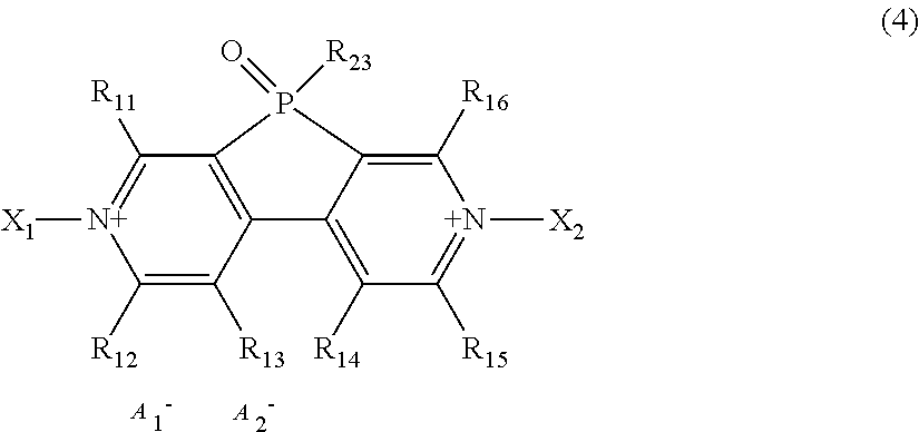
C1([R12])=C([R13])C2=C(C([R11])=[N+]1[X1])P([R23])(=O)C1=C([R16])[N+]([X2])=C([R15])C([R14])=C21.[A].[A]
